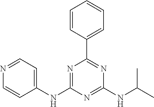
C1=CC(C2=NC(NC(C)C)=NC(NC3=CC=NC=C3)=N2)=CC=C1
